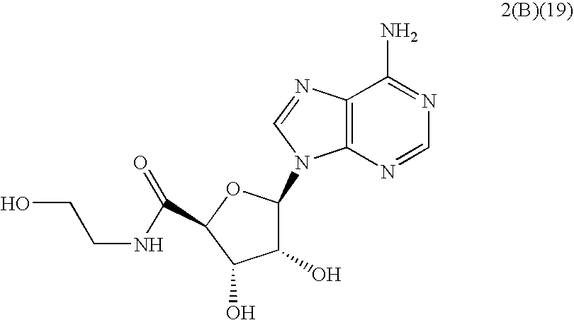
C12=C(N=CN=C1N)N(C1C(O)C(O)C(C(=O)NCCO)O1)C=N2
